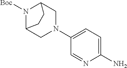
C1(N)=CC=C(N2CC3N([Boc])C(C2)CC3)C=N1
